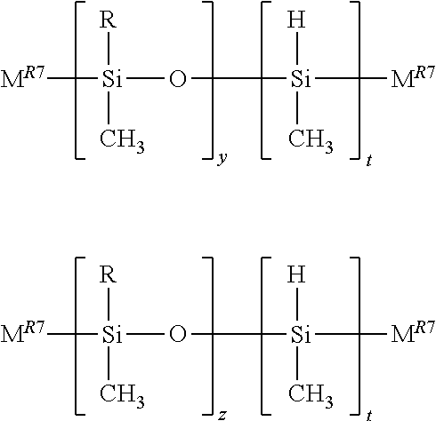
[MR7][Si]([R])(C)OC[Si]([H])(C)C[MR7].[MR7][Si]([R])(C)OC[Si]([H])(C)C[MR7]
